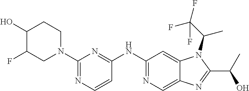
C1N(C2=NC=CC(NC3=NC=C4C(=C3)N(C(C(F)(F)F)C)C(C(C)O)=N4)=N2)CC(F)C(O)C1
